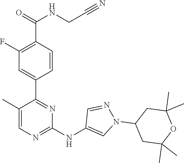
C1(C2=NC(NC3=CN(C4CC(C)(C)OC(C)(C)C4)N=C3)=NC=C2C)=CC(F)=C(C(=O)NCC#N)C=C1
